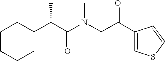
C1CCCC(C(C(N(CC(C2=CSC=C2)=O)C)=O)C)C1
